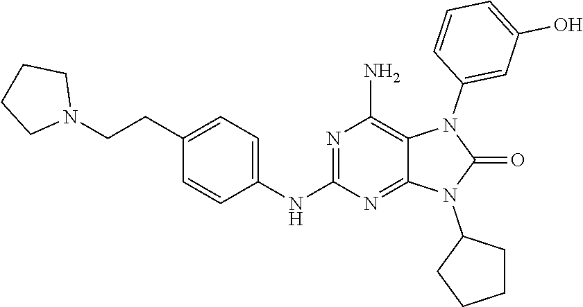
C1(CCN2CCCC2)=CC=C(NC2=NC(N)=C3C(=N2)N(C2CCCC2)C(=O)N3C2=CC(O)=CC=C2)C=C1
